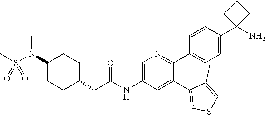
C1(N(S(C)(=O)=O)C)CCC(CC(NC2=CN=C(C3=CC=C(C4(N)CCC4)C=C3)C(C3=CSC=C3C)=C2)=O)CC1
